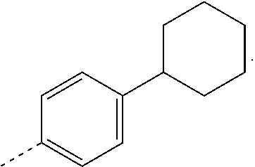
C1=C(C2CCCCC2)C=CC(C)=C1
